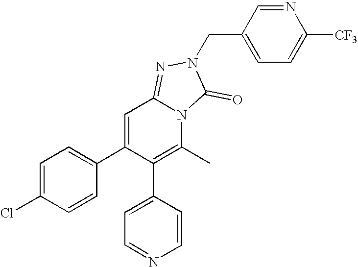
C1=C(Cl)C=CC(C2=CC3=NN(CC4=CC=C([CF3])N=C4)C(=O)N3C(C)=C2C2=CC=NC=C2)=C1
